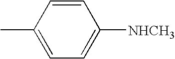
C1=CC(C)=CC=C1[NHCH3]
